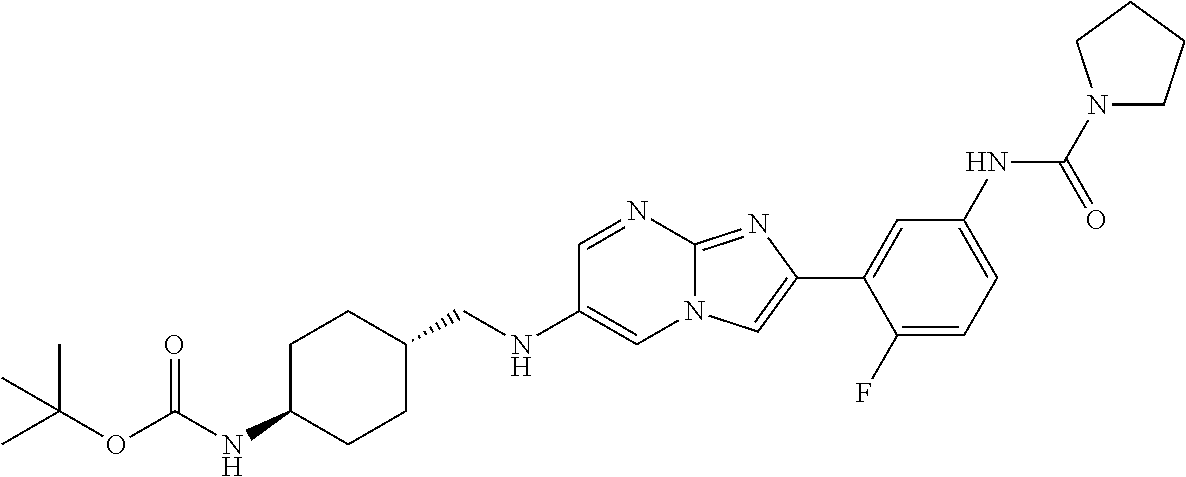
C1=NC2=NC(C3=CC(NC(N4CCCC4)=O)=CC=C3F)=CN2C=C1NCC1CCC(NC(OC(C)(C)C)=O)CC1
